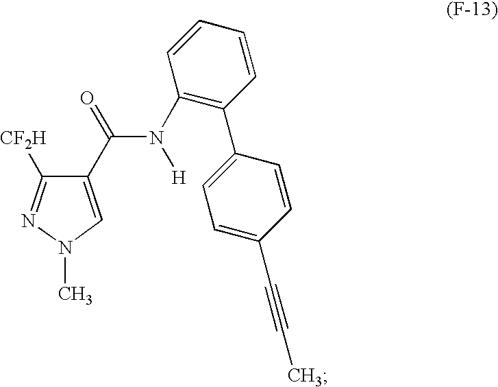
CN1C=C(C(=O)N([H])C2=C(C3=CC=C(C#CC)C=C3)C=CC=C2)C([CF2H])=N1
